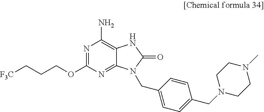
[F3C]CCCOC1=NC(N)=C2C(=N1)N(CC1=CC=C(CN3CCN(C)CC3)C=C1)C(=O)N2
